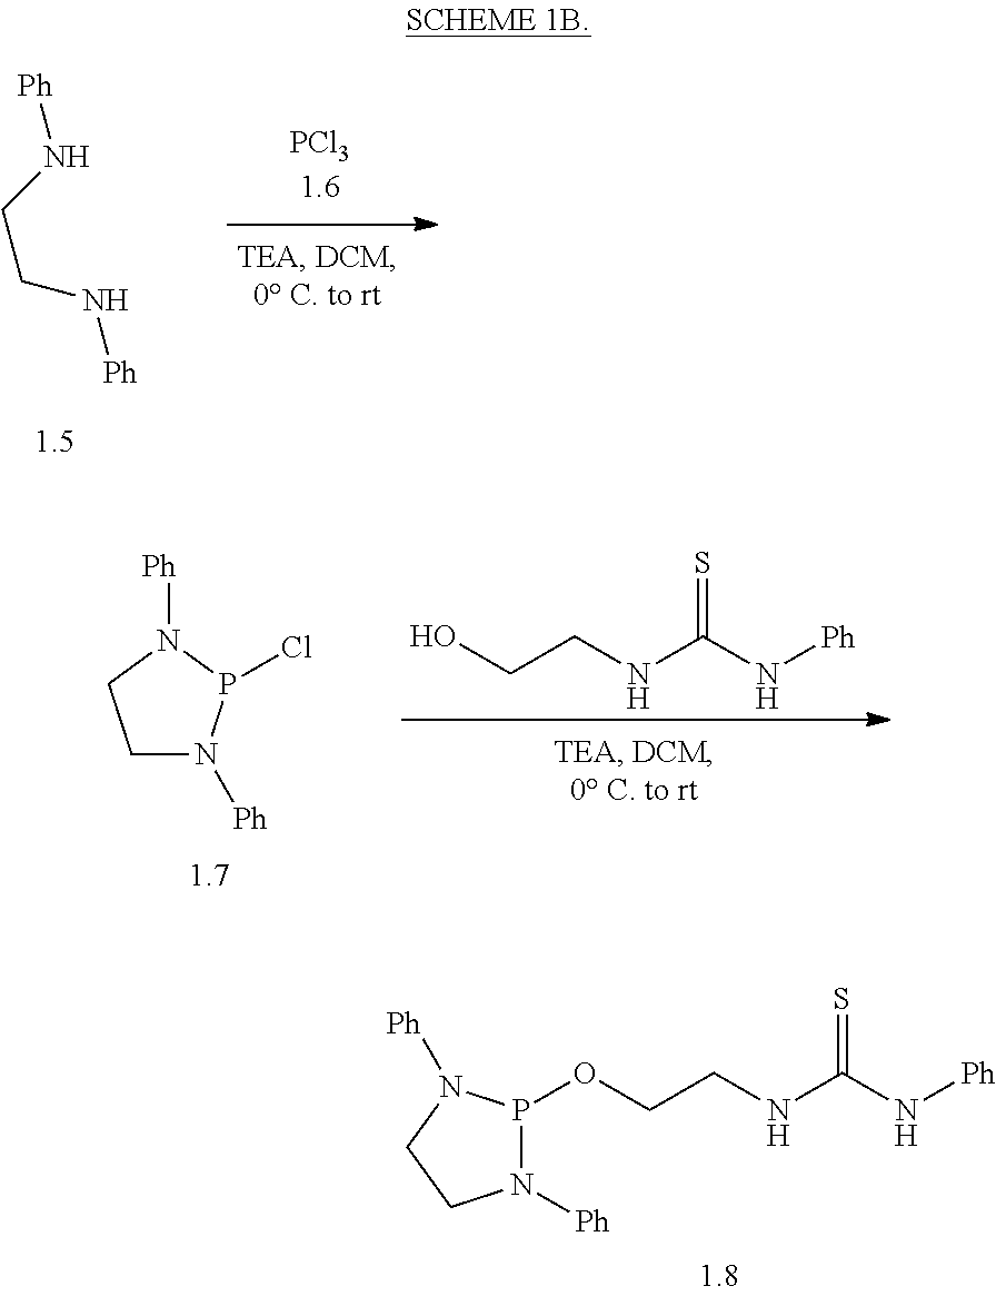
P1(OCCNC(N[Ph])=S)N([Ph])CCN1[Ph].C(CN[Ph])N[Ph].OCCNC(N[Ph])=S.C1N([Ph])P(Cl)N([Ph])C1
